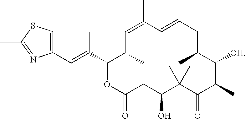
C1=C(C)C=CCC(C)C([OH])C(C)C(=O)C(C)(C)C(O)CC(=O)OC(C(=CC2=CSC(C)=N2)C)C1C
